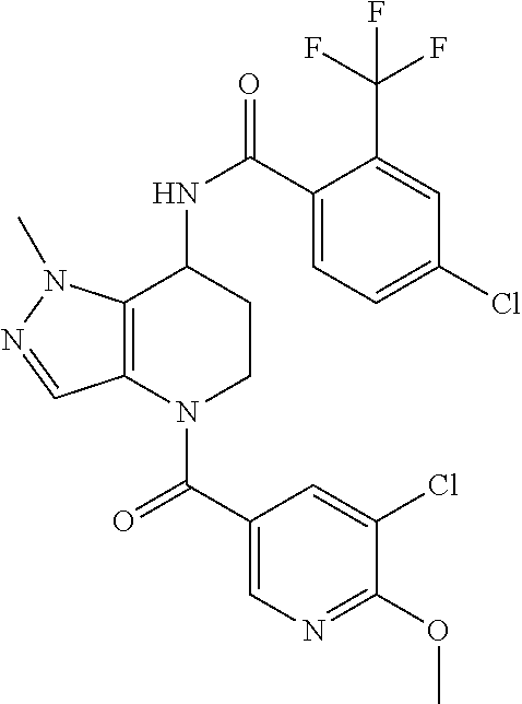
C1(C(=O)N2CCC(NC(=O)C3=CC=C(Cl)C=C3C(F)(F)F)C3=C2C=NN3C)=CN=C(OC)C(Cl)=C1
